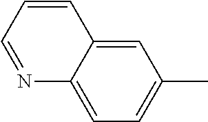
C1=C2C(=CC=C1C)N=CC=C2
